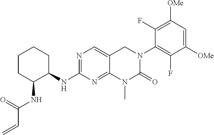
N(C1=NC=C2C(=N1)N(C)C(=O)N(C1=C(F)C([OMe])=CC([OMe])=C1F)C2)C1CCCCC1NC(C=C)=O
